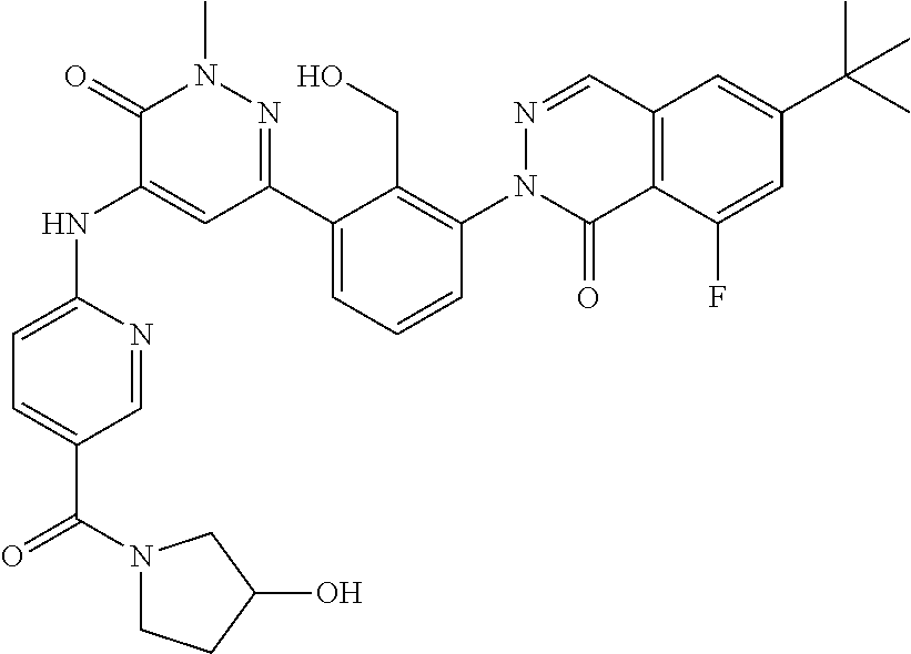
C1=NC(NC2=CC(C3=CC=CC(N4C(=O)C5=C(C=N4)C=C(C(C)(C)C)C=C5F)=C3CO)=NN(C)C2=O)=CC=C1C(N1CCC(O)C1)=O
